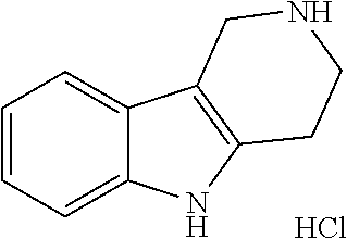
C1=CC=C2C(=C1)C1=C(N2)CCNC1.Cl
